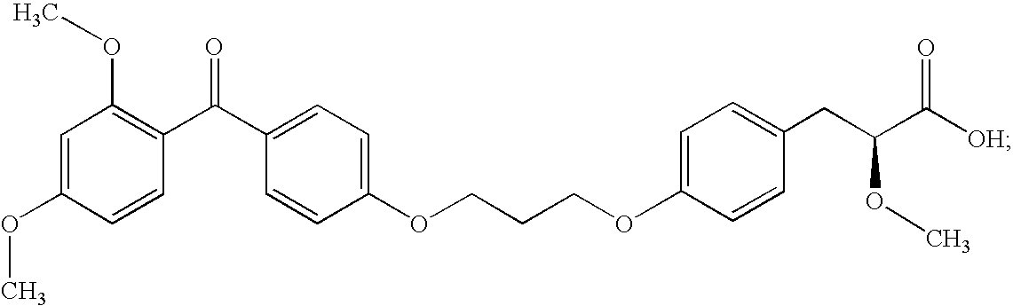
C(COC1=CC=C(CC(C([OH])=O)OC)C=C1)COC1=CC=C(C(C2=C(OC)C=C(OC)C=C2)=O)C=C1
